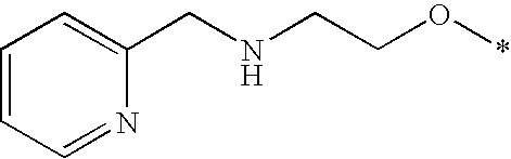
C1=CC=C(CNCCO*)N=C1
